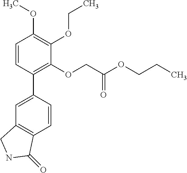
C1=C(C2=C(OCC(OCCC)=O)C(OCC)=C(OC)C=C2)C=CC2=C1CNC2=O
